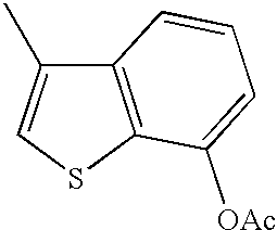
C12=C(SC=C1C)C([OAc])=CC=C2
